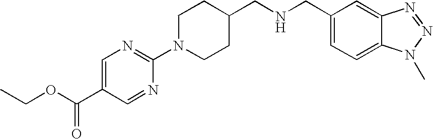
CCOC(C1=CN=C(N2CCC(CNCC3=CC=C4C(=C3)N=NN4C)CC2)N=C1)=O
